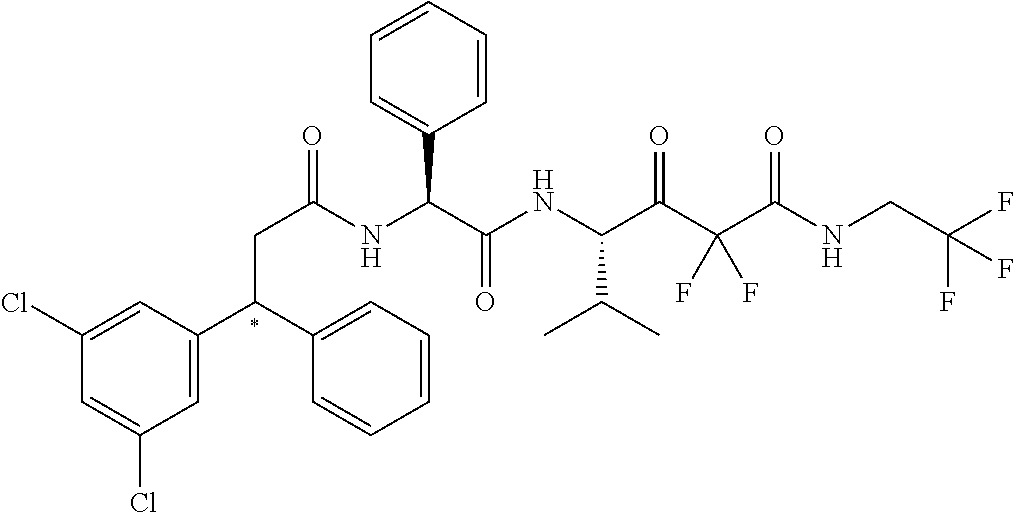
C1(Cl)=CC(C(CC(NC(C(NC(C(C(C(NCC(F)(F)F)=O)(F)F)=O)C(C)C)=O)C2=CC=CC=C2)=O)C2=CC=CC=C2)=CC(Cl)=C1
